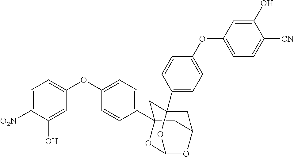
C1C2(C3=CC=C(OC4=CC=C([O2N])C(O)=C4)C=C3)CC3CC1(C1=CC=C(OC4=CC=C([CN])C(O)=C4)C=C1)OC(O2)O3
